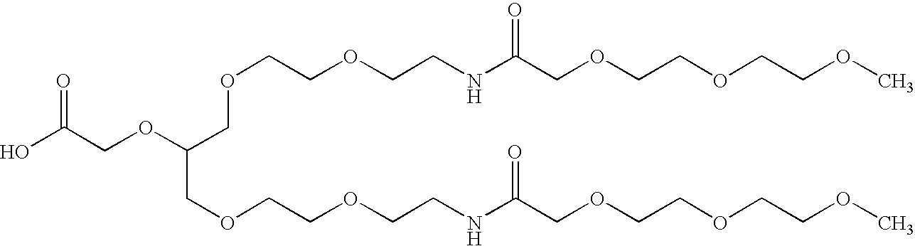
OC(COC(COCCOCCNC(COCCOCCOC)=O)COCCOCCNC(COCCOCCOC)=O)=O
